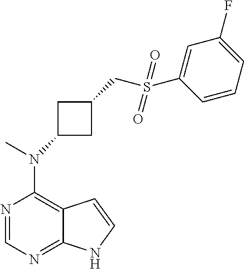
N1=CN=C2C(=C1N(C)C1CC(CS(C3=CC(F)=CC=C3)(=O)=O)C1)C=CN2
